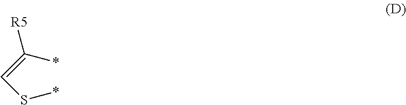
C(=C(*)[R5])S*
